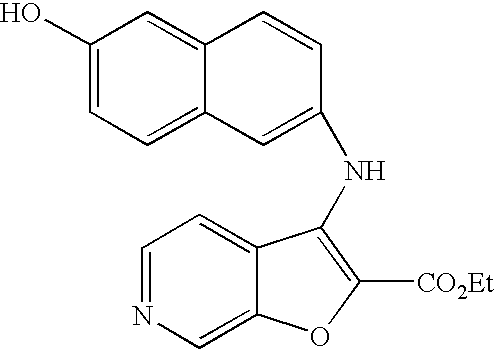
C1=NC=C2C(=C1)C(NC1=CC3=CC=C(O)C=C3C=C1)=C([CO2Et])O2
